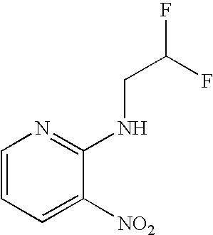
C1=CC=C([NO2])C(NCC(F)F)=N1
